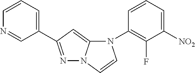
C1=CC=C([NO2])C(F)=C1N1C2=CC(C3=CC=CN=C3)=NN2C=C1
